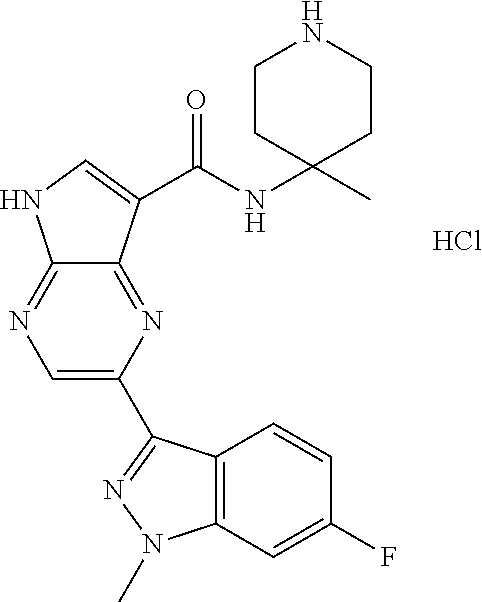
C1=C(C2=NN(C)C3=C2C=CC(F)=C3)N=C2C(=N1)NC=C2C(NC1(C)CCNCC1)=O.Cl
